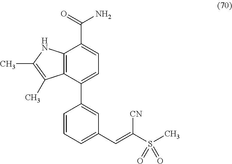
C12=C(C(C3=CC(C=C(S(C)(=O)=O)[CN])=CC=C3)=CC=C1C(=O)N)C(C)=C(C)N2
